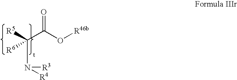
[R5]C(C(O[R46b])=O)(N([R4])[R3])[R6]
